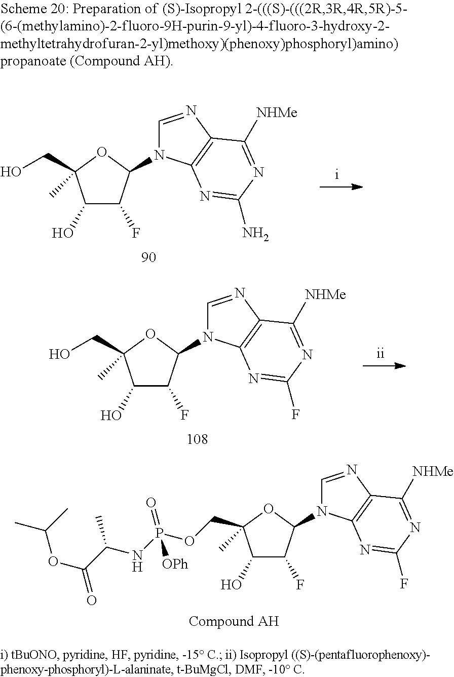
C1(O)C(F)C(N2C=NC3=C2N=C(N)N=C3[NHMe])OC1(CO)C.C1(O)C(F)C(N2C=NC3=C2N=C(F)N=C3[NHMe])OC1(CO)C.C1(O)C(F)C(N2C=NC3=C2N=C(F)N=C3[NHMe])OC1(COP(NC(C(=O)OC(C)C)C)(=O)[OPh])C
